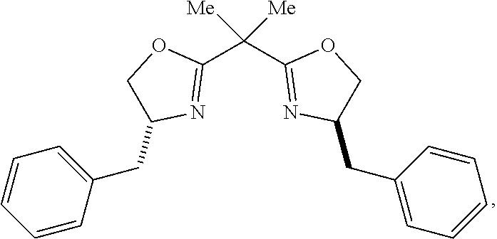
C1(C(C2=NC(CC3=CC=CC=C3)CO2)([Me])[Me])=NC(CC2=CC=CC=C2)CO1
